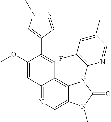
C12=NC=C3C(=C1C=C(C1=CN(C)N=C1)C(OC)=C2)N(C1=C(F)C=C(C)C=N1)C(=O)N3C
